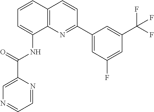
C1=CC2=C(C(NC(=O)C3=CN=CC=N3)=C1)N=C(C1=CC(F)=CC(C(F)(F)F)=C1)C=C2
